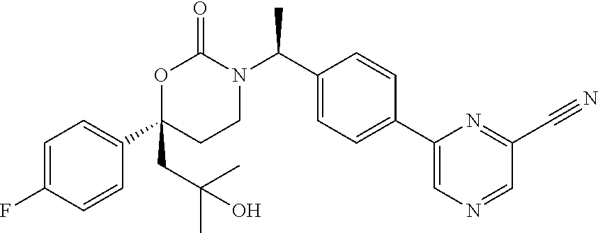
C1=C(F)C=CC(C2(CC(C)(C)O)CCN(C(C3=CC=C(C4=CN=CC(C#N)=N4)C=C3)C)C(=O)O2)=C1
